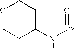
O1CCC(N[C*]=O)CC1
